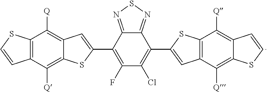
C12=C(C([Q])=C3C(=C1[Q])C=C(C1=C(F)C(Cl)=C(C4=CC5=C(C([Q])=C6C(=C5[Q])SC=C6)S4)C4=NSN=C14)S3)C=CS2
